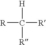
[H]C([R])([R])[R]
